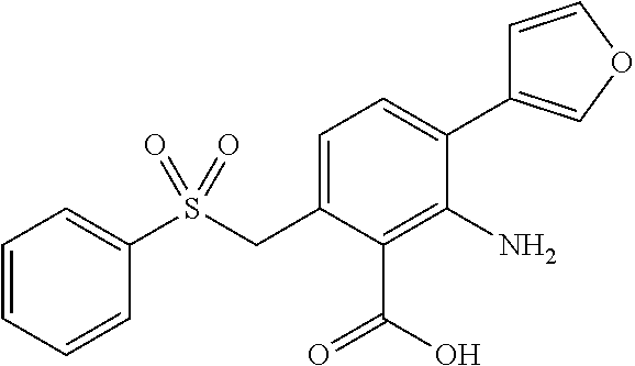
C1=C(CS(C2=CC=CC=C2)(=O)=O)C(C(O)=O)=C(N)C(C2=COC=C2)=C1
